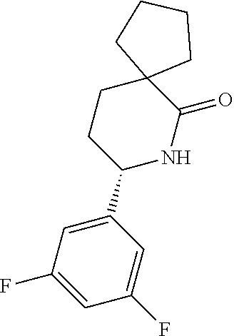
C1(C2NC(=O)C3(CC2)CCCC3)=CC(F)=CC(F)=C1
